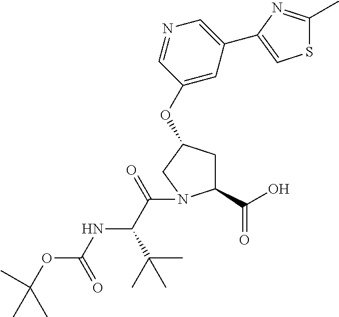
C1(OC2CC(C(O)=O)N(C(=O)C(NC(=O)OC(C)(C)C)C(C)(C)C)C2)=CC(C2=CSC(C)=N2)=CN=C1
